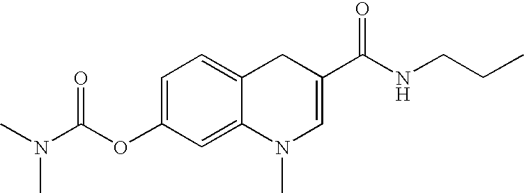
C1=C(OC(N(C)C)=O)C=C2C(=C1)CC(C(NCCC)=O)=CN2C
